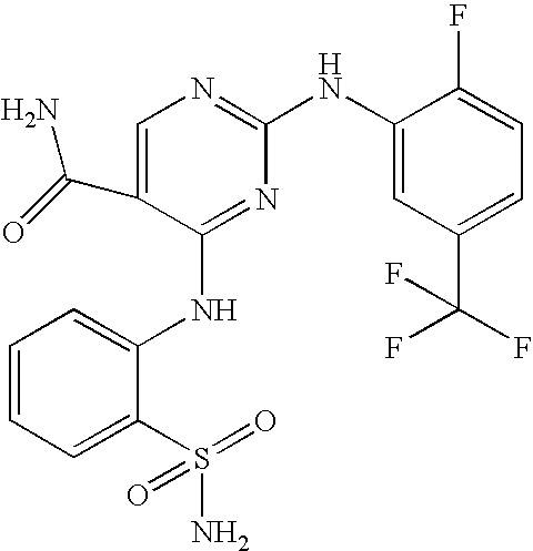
C1=CC=C(S(N)(=O)=O)C(NC2=NC(NC3=CC(C(F)(F)F)=CC=C3F)=NC=C2C(N)=O)=C1
